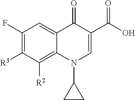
[R3]C1=C(F)C=C2C(=C1[R2])N(C1CC1)C=C(C(O)=O)C2=O
